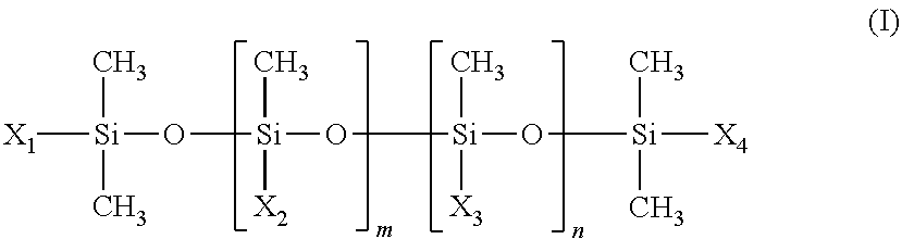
[X1][Si](O[Si](O[Si](O[Si]([X4])(C)C)(C)[X3])(C)[X2])(C)C
